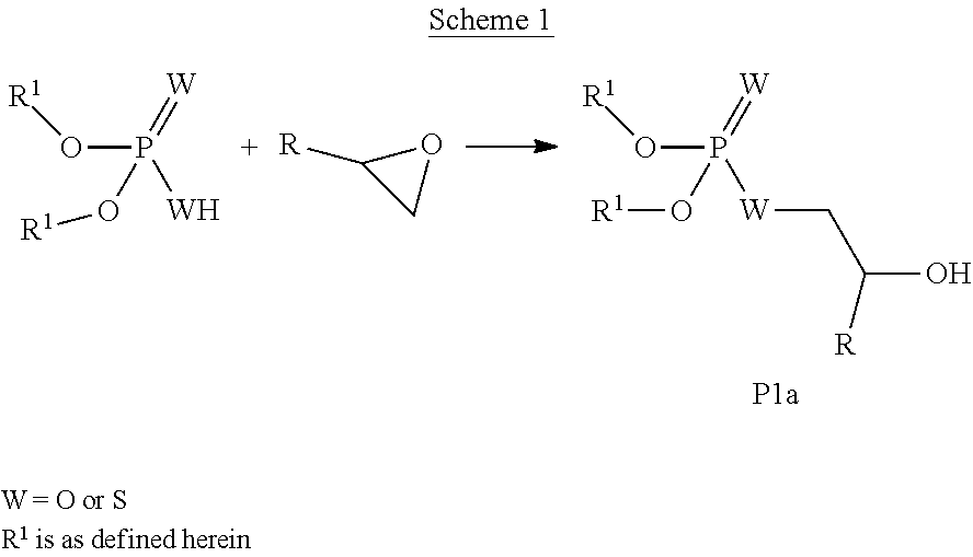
[R1]OP([W])(=[W])O[R1].[R]C1CO1.[R1]OP([W]CC(O)[R])(=[W])O[R1]
